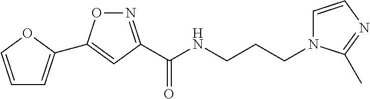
C1=COC(C2=CC(C(NCCCN3C=CN=C3C)=O)=NO2)=C1
